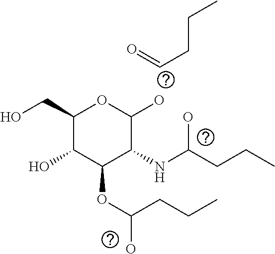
C(CCC)=O.C(C1C(O)C(OC(O)CCC)C(NC(CCC)O)C(O)O1)O
